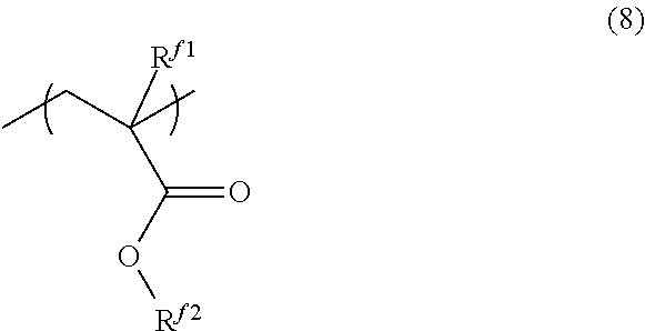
CCC(C)([Rf1])C(O[Rf2])=O
